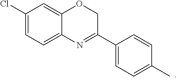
C1(Cl)=CC=C2C(=C1)OCC(C1=CC=C(C)C=C1)=N2
